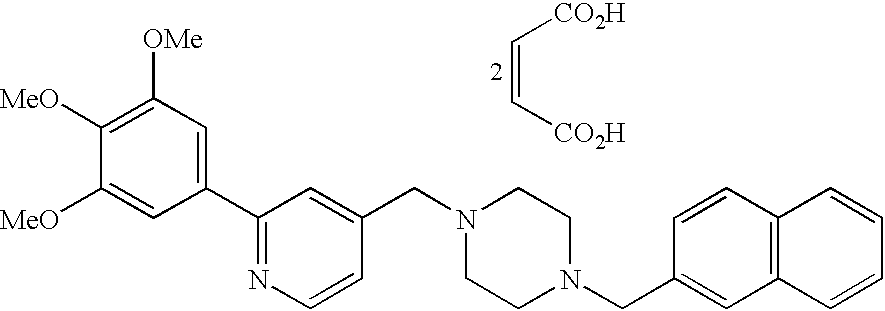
C1([OMe])=C([MeO])C([MeO])=CC(C2=NC=CC(CN3CCN(CC4=CC5=C(C=C4)C=CC=C5)CC3)=C2)=C1.C(=C[CO2H])[CO2H]
